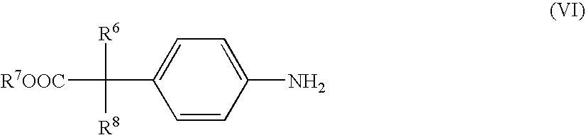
C1=CC(N)=CC=C1C([R6])([R7OOC])[R8]
